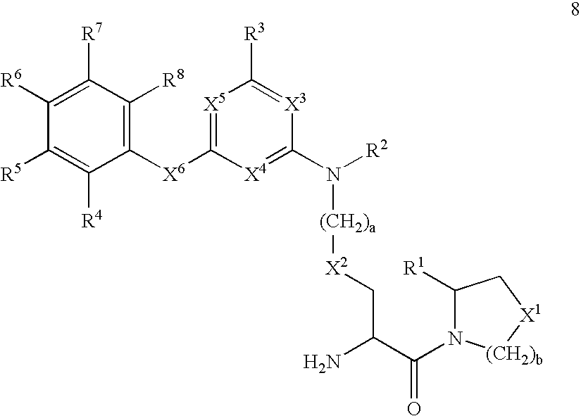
C1([X6]C2=[X5]C([R3])=[X3]C(N([(CH2)a][X2]CC(N)C(=O)N3C([R1])C[X1][(CH2)b]3)[R2])=[X4]2)=C([R8])C([R7])=C([R6])C([R5])=C1[R4]
